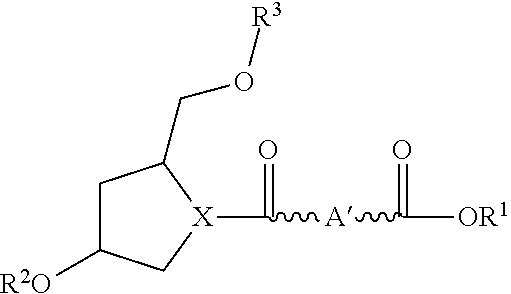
C1C([R2O])C[X](C([A]C([OR1])=O)=O)C1CO[R3]
